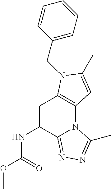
C1=C(NC(OC)=O)C2=NN=C(C)N2C2=C1N(CC1=CC=CC=C1)C(C)=C2
